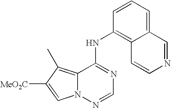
C12=C(C)C([MeO2C])=CN1N=CN=C2NC1=C2C(=CC=C1)C=NC=C2
